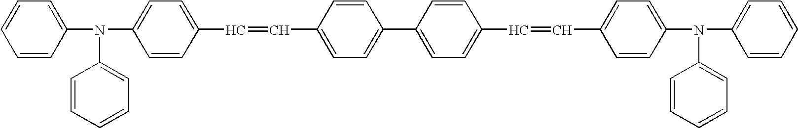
C1=CC(N(C2=CC=C(C=CC3=CC=C(C4=CC=C(C=CC5=CC=C(N(C6=CC=CC=C6)C6=CC=CC=C6)C=C5)C=C4)C=C3)C=C2)C2=CC=CC=C2)=CC=C1
